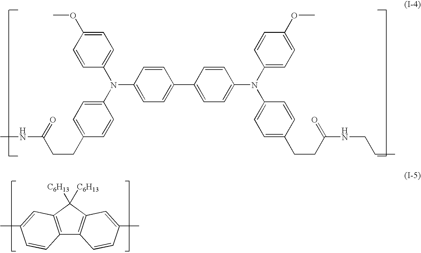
O(C1=CC=C(N(C2=CC=C(CCC(=O)NC)C=C2)C2=CC=C(C3=CC=C(N(C4=CC=C(OC)C=C4)C4=CC=C(CCC(NCCC)=O)C=C4)C=C3)C=C2)C=C1)C.C12=C(C([C6H13])([C6H13])C3=C1C=CC(C)=C3)C=C(C)C=C2
